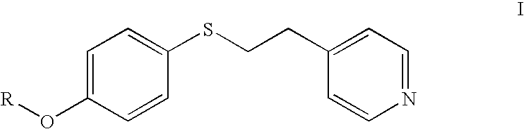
C1=C(O[R])C=CC(SCCC2=CC=NC=C2)=C1
